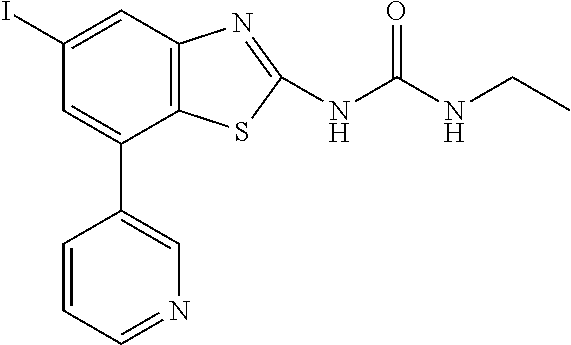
C12=C(C=C(I)C=C1C1=CN=CC=C1)N=C(NC(NCC)=O)S2
